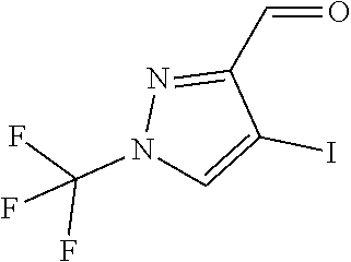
O=CC1=NN(C(F)(F)F)C=C1I
